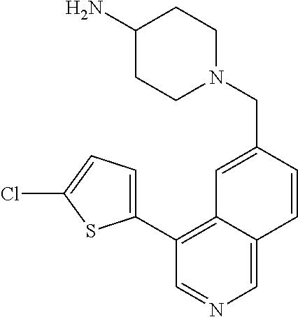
N1(CC2=CC3=C(C4=CC=C(Cl)S4)C=NC=C3C=C2)CCC(N)CC1
